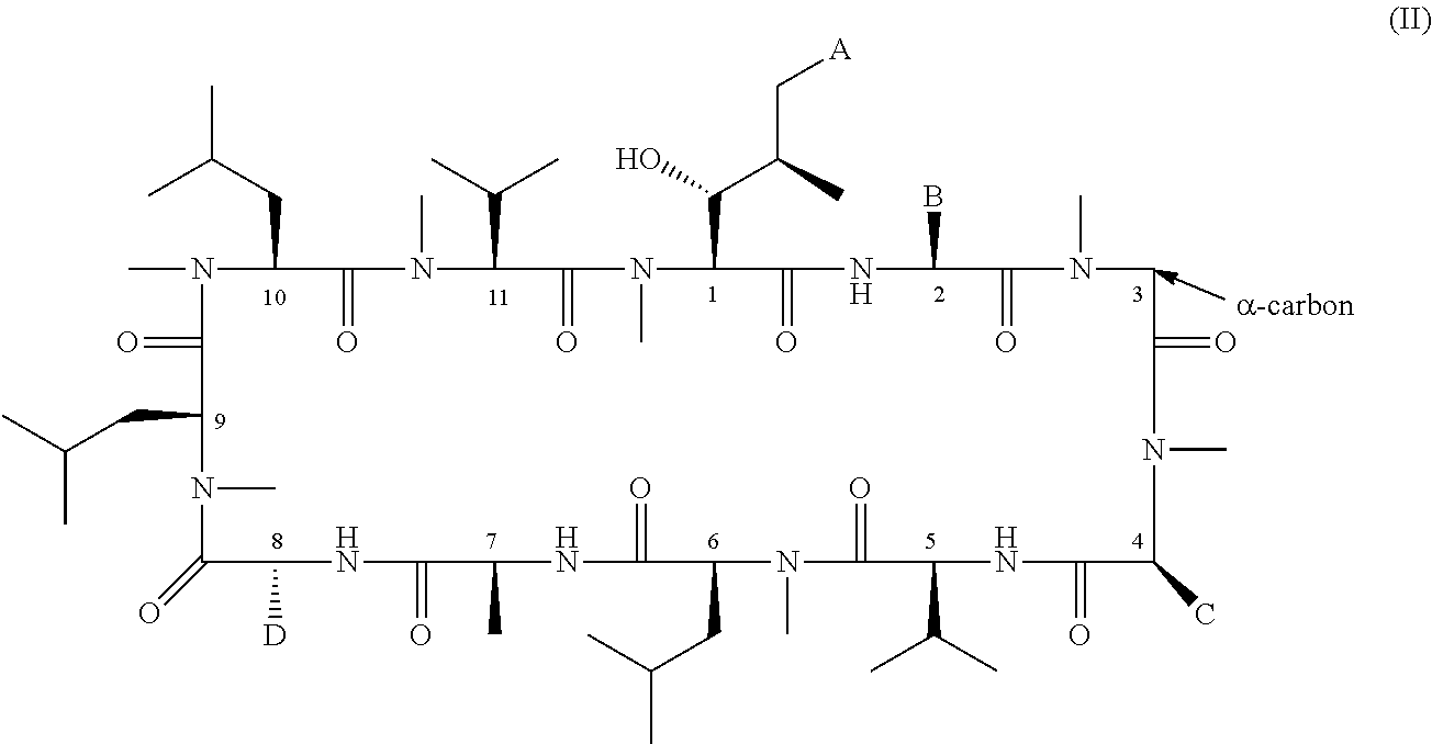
CN1C(CC(C)C)C(=O)N(C)C(C(C)C)C(=O)N(C)C(C(O)C(C[A])C)C(=O)NC(B)C(=O)N(C)CC(=O)N(C)C(C)C(=O)NC(C(C)C)C(=O)N(C)C(CC(C)C)C(=O)NC(C)C(=O)NC([D])C(=O)N(C)C(CC(C)C)C1=O
